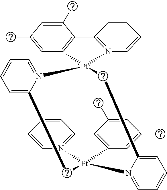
C1(C)=CC(C)=CC2=C1C1=N(C=CC=C1)[Pt]21CC2=CC=CC=N2[Pt]2(C3=C(C(C)=CC(C)=C3)C3=N2C=CC=C3)CC2=CC=CC=N12
